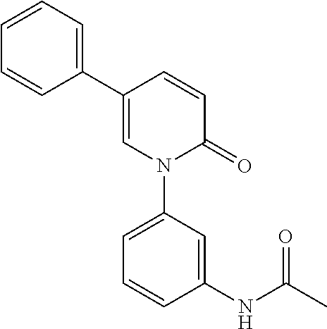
N1(C2=CC=CC(NC(C)=O)=C2)C(=O)C=CC(C2=CC=CC=C2)=C1
